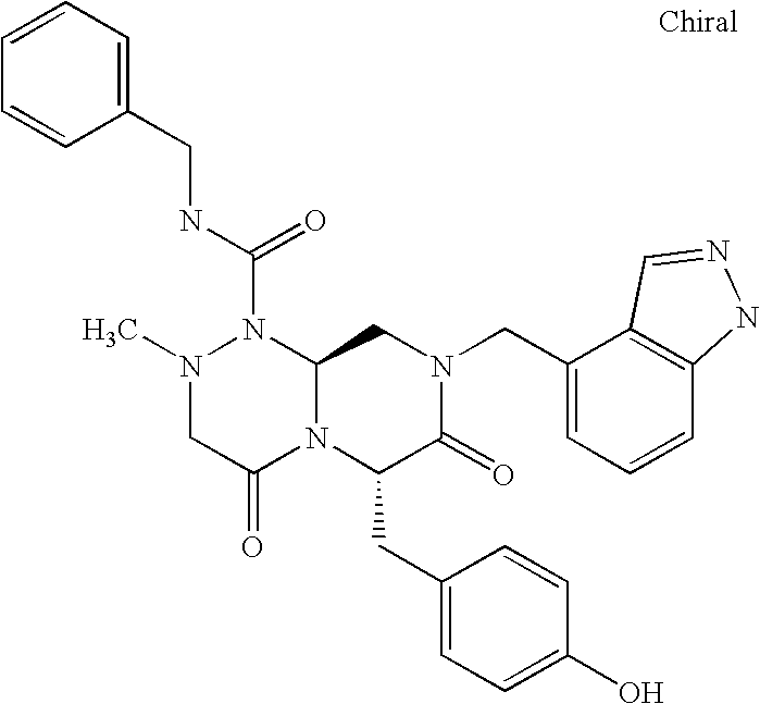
N(C(N1N(C)CC(=O)N2C1CN(CC1=CC=CC3=C1C=NN3)C(=O)C2CC1=CC=C(O)C=C1)=O)CC1=CC=CC=C1
